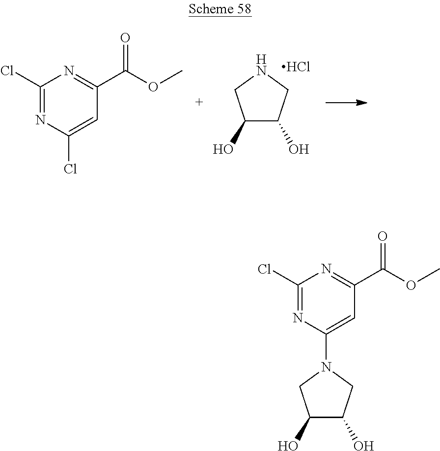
C1(Cl)=NC(Cl)=CC(C(OC)=O)=N1.N1CC(O)C(O)C1.Cl.C1(Cl)=NC(N2CC(O)C(O)C2)=CC(C(OC)=O)=N1
